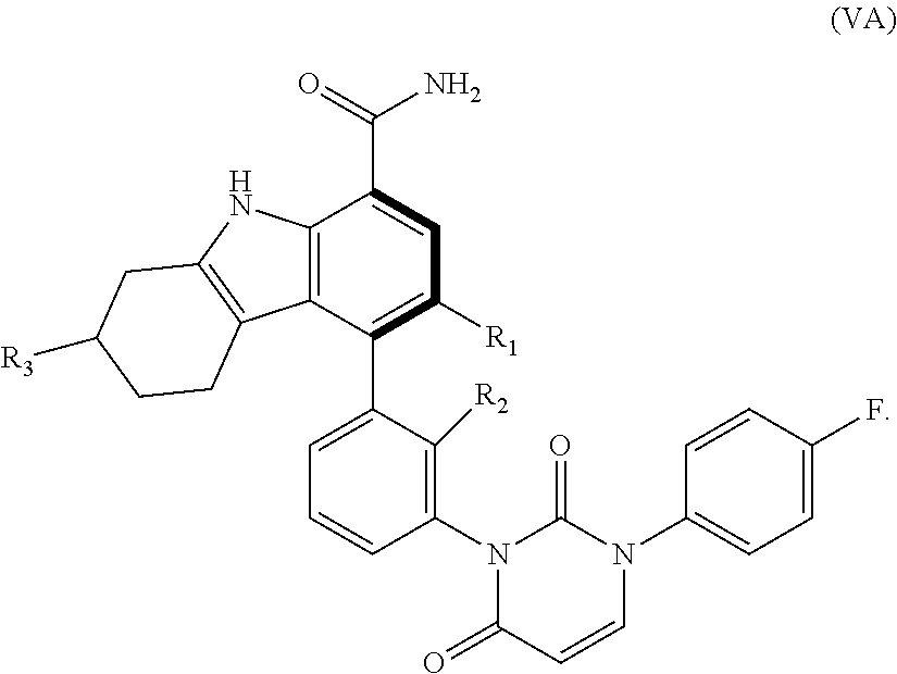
N1(C2=CC=C(F)C=C2)C(=O)N(C2=C([R2])C(C3=C([R1])C=C(C(=O)N)C4=C3C3=C(N4)CC([R3])CC3)=CC=C2)C(=O)C=C1
